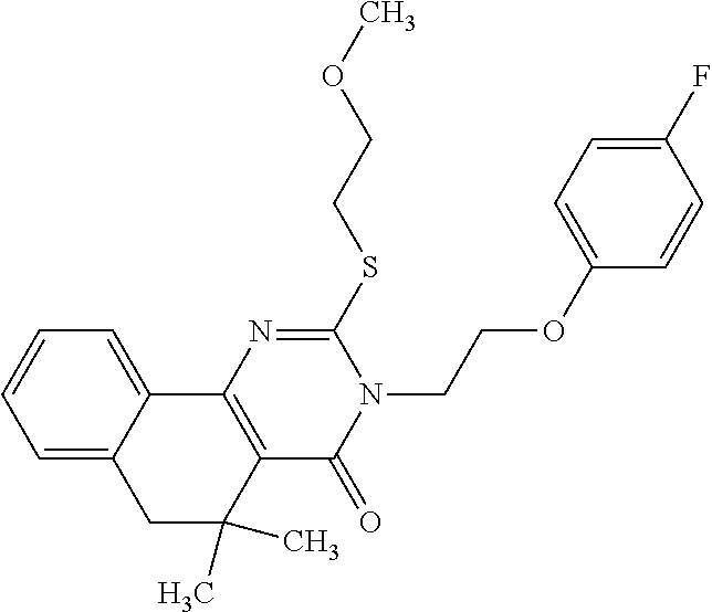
C1=C2C(=CC=C1)C1=C(C(C)(C)C2)C(=O)N(CCOC2=CC=C(F)C=C2)C(SCCOC)=N1
